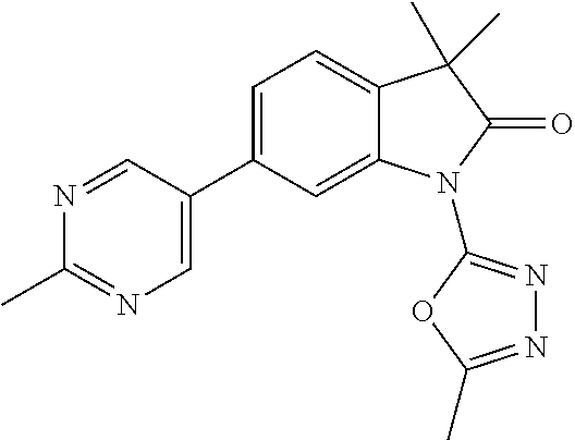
C1(C2=CC=C3C(=C2)N(C2=NN=C(C)O2)C(=O)C3(C)C)=CN=C(C)N=C1
